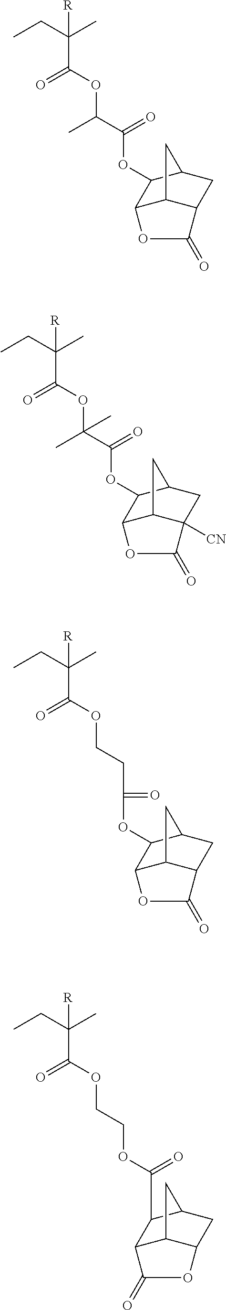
CCC(C)(C(=O)OC(C(=O)OC1C2C3C(CC1C3)C(=O)O2)C)[R].CCC(C)(C(=O)OC(C(=O)OC1C2C3C([CN])(CC1C3)C(=O)O2)(C)C)[R].CCC(C)(C(=O)OCCC(OC1C2C3C(CC1C3)C(=O)O2)=O)[R].CCC(C)(C(=O)OCCOC(C1C2C3C(CC1C3)OC2=O)=O)[R]
